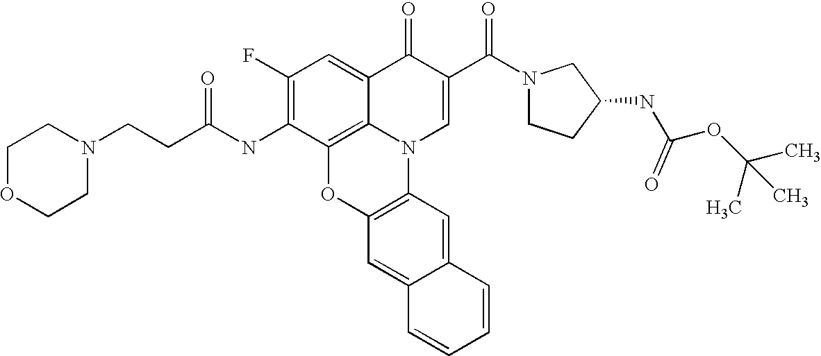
C12=C3C(=CC(F)=C1NC(CCN1CCOCC1)=O)C(=O)C(C(=O)N1CCC(NC(OC(C)(C)C)=O)C1)=CN3C1=C(O2)C=C2C(=C1)C=CC=C2
